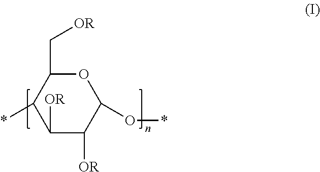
C1([OR])C([OR])C(O*)OC(C[OR])C1*
